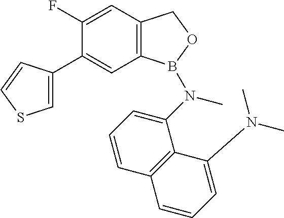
C12=C(C=C(F)C(C3=CSC=C3)=C1)COB2N(C)C1=CC=CC2=C1C(N(C)C)=CC=C2
